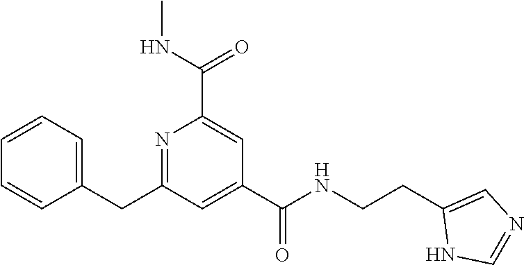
C1=CC=C(CC2=NC(C(NC)=O)=CC(C(NCCC3=CN=CN3)=O)=C2)C=C1
